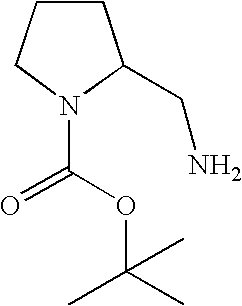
N1(C(OC(C)(C)C)=O)C(CN)CCC1
